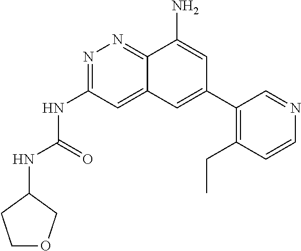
N(C(=O)NC1=NN=C2C(=C1)C=C(C1=C(CC)C=CN=C1)C=C2N)C1CCOC1
